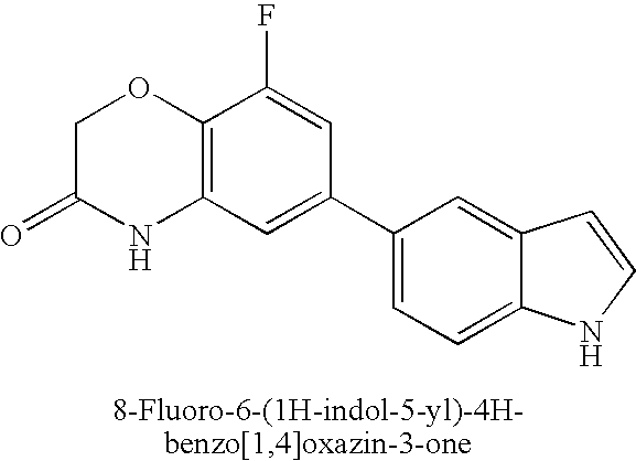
C12=C(C=C(C3=CC=C4C(=C3)C=CN4)C=C1F)NC(=O)CO2
